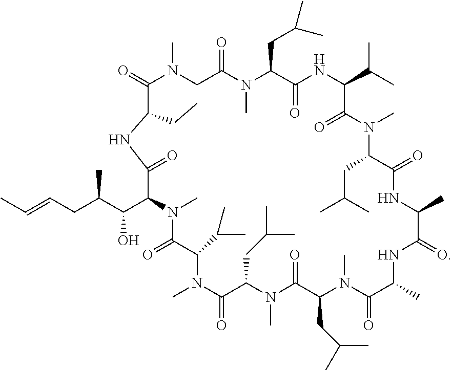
C1(=O)N(C)CC(=O)N(C)C(CC(C)C)C(=O)NC(C(C)C)C(=O)N(C)C(CC(C)C)C(=O)NC(C)C(=O)NC(C)C(=O)N(C)C(CC(C)C)C(=O)N(C)C(CC(C)C)C(=O)N(C)C(C(C)C)C(=O)N(C)C(C(C(CC=CC)C)O)C(=O)NC1CC
